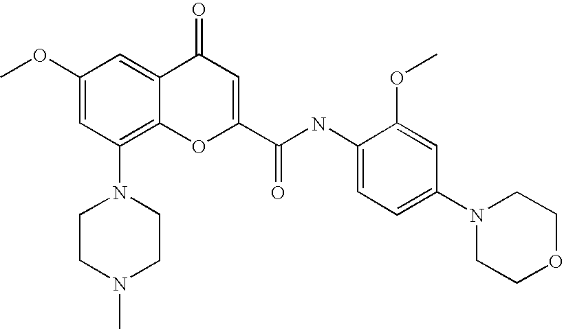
N1(C2=C3C(=CC(OC)=C2)C(=O)C=C(C(NC2=CC=C(N4CCOCC4)C=C2OC)=O)O3)CCN(C)CC1
